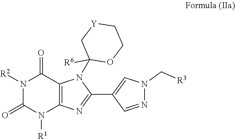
N1([R2])C(=O)N([R1])C2=C(C1=O)N(C1([R6])C[Y]CCO1)C(C1=CN(C[R3])N=C1)=N2
